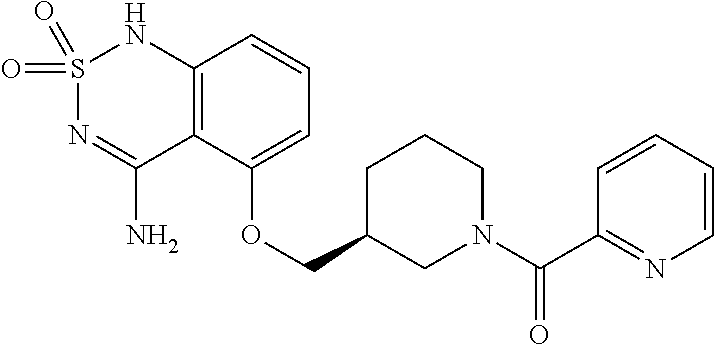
C12=C(C(OCC3CN(C(C4=NC=CC=C4)=O)CCC3)=CC=C1)C(N)=NS(=O)(=O)N2
